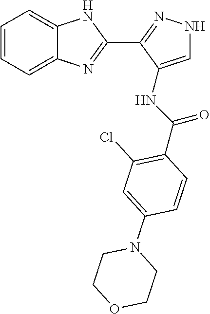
C1=CC=C2C(=C1)NC(C1=NNC=C1NC(=O)C1=C(Cl)C=C(N3CCOCC3)C=C1)=N2
